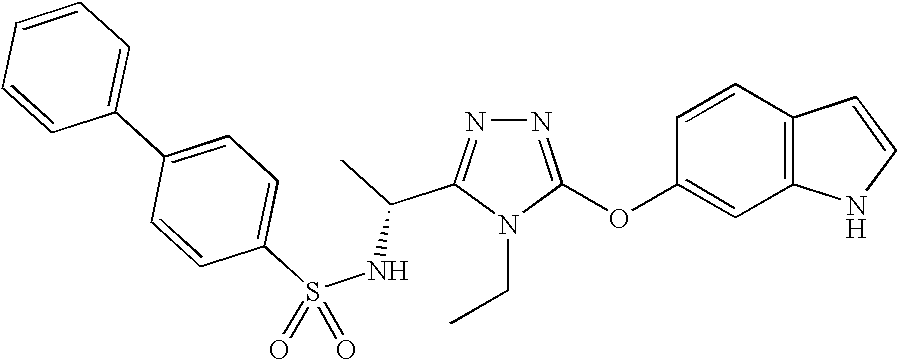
N1=C(OC2=CC3=C(C=C2)C=CN3)N(CC)C(C(NS(C2=CC=C(C3=CC=CC=C3)C=C2)(=O)=O)C)=N1
